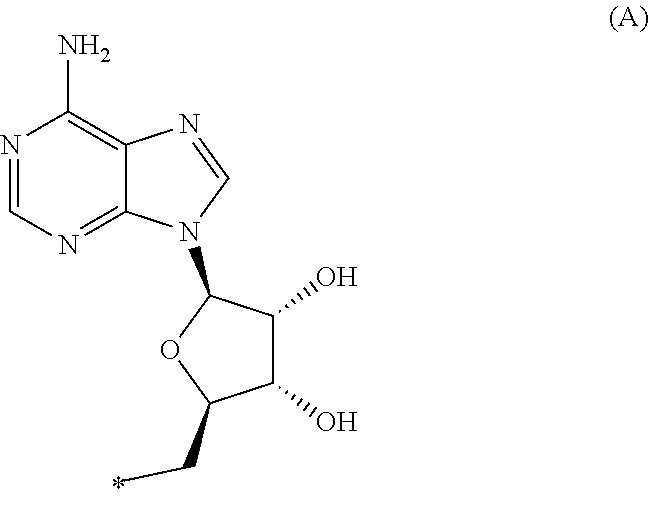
N1=CN=C2C(=C1N)N=CN2C1OC(CC)C(O)C1O
